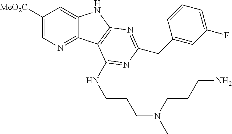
C1([MeO2C])=CN=C2C(=C1)NC1=C2C(NCCCN(C)CCCN)=NC(CC2=CC(F)=CC=C2)=N1
